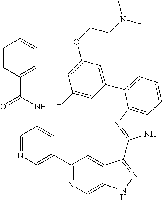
C1(C2=NC=C3C(=C2)C(C2=NC4=C(N2)C=CC=C4C2=CC(OCCN(C)C)=CC(F)=C2)=NN3)=CN=CC(NC(=O)C2=CC=CC=C2)=C1
